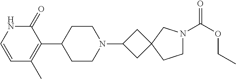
C1(C2CCN(C3CC4(C3)CCN(C(OCC)=O)C4)CC2)=C(C)C=CNC1=O
